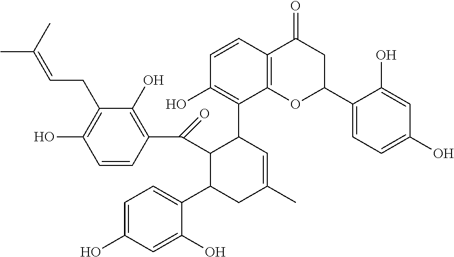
C1=CC(C(=O)C2C(C3=CC=C(O)C=C3O)CC(C)=CC2C2=C(O)C=CC3=C2OC(C2=CC=C(O)C=C2O)CC3=O)=C(O)C(CC=C(C)C)=C1O
